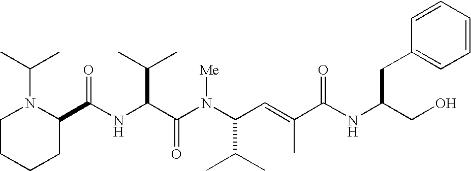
N(C(C(N(C(C(C)C)C=C(C)C(NC(CO)CC1=CC=CC=C1)=O)[Me])=O)C(C)C)C(C1N(C(C)C)CCCC1)=O
